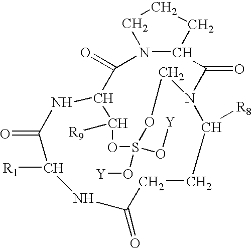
N12C(CCC1)C(=O)N1C([R8])CCC(=O)NC([R1])C(=O)NC(C2=O)C([R9])OS(O[Y])(O[Y])OC1
